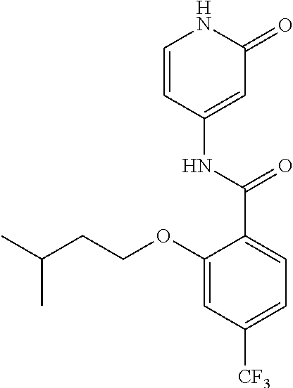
C1=CC(NC(C2=CC=C([CF3])C=C2OCCC(C)C)=O)=CC(=O)N1
